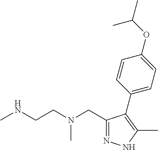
N1=C(CN(CCNC)C)C(C2=CC=C(OC(C)C)C=C2)=C(C)N1
